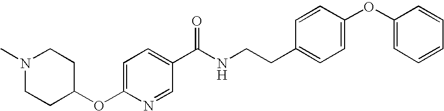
O(C1=CC=C(C(NCCC2=CC=C(OC3=CC=CC=C3)C=C2)=O)C=N1)C1CCN(C)CC1
